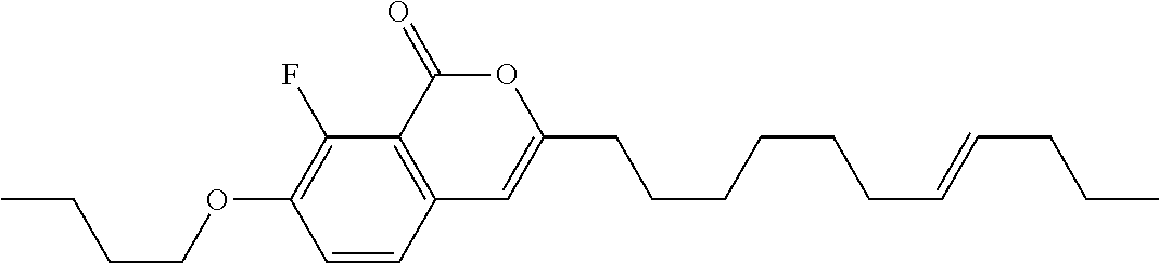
C1=CC2=C(C(F)=C1OCCCC)C(=O)OC(CCCCCCC=CCCC)=C2
